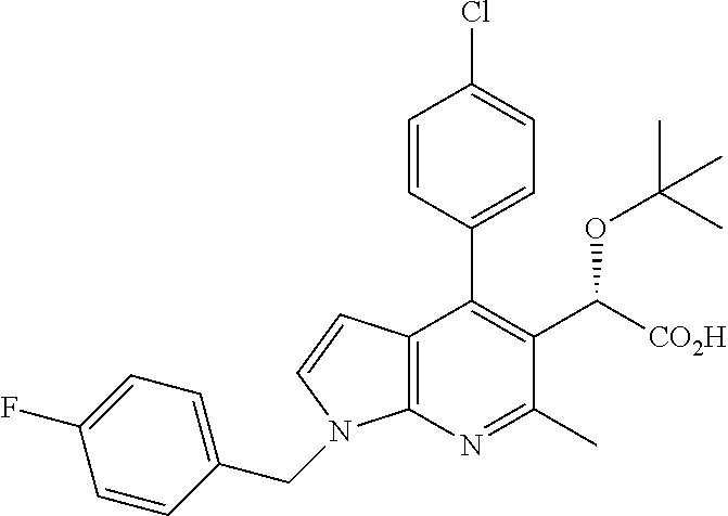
C12=C(N=C(C)C(C([CO2H])OC(C)(C)C)=C1C1=CC=C(Cl)C=C1)N(CC1=CC=C(F)C=C1)C=C2
